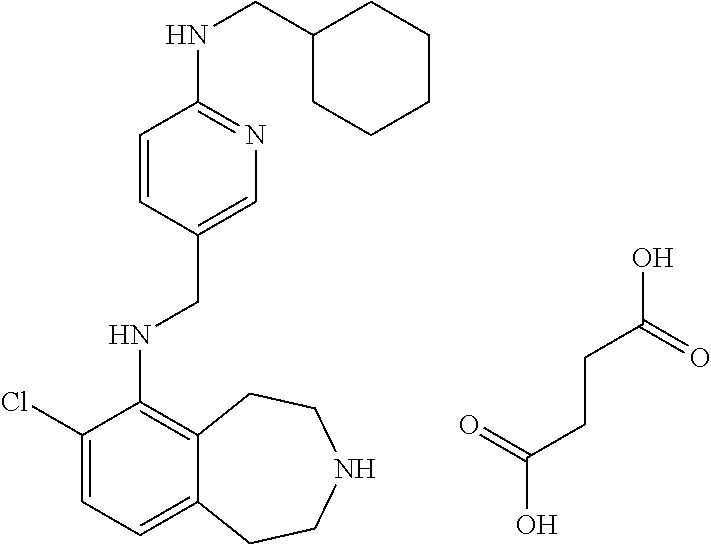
OC(CCC(O)=O)=O.C1(Cl)=CC=C2C(=C1NCC1=CN=C(NCC3CCCCC3)C=C1)CCNCC2
